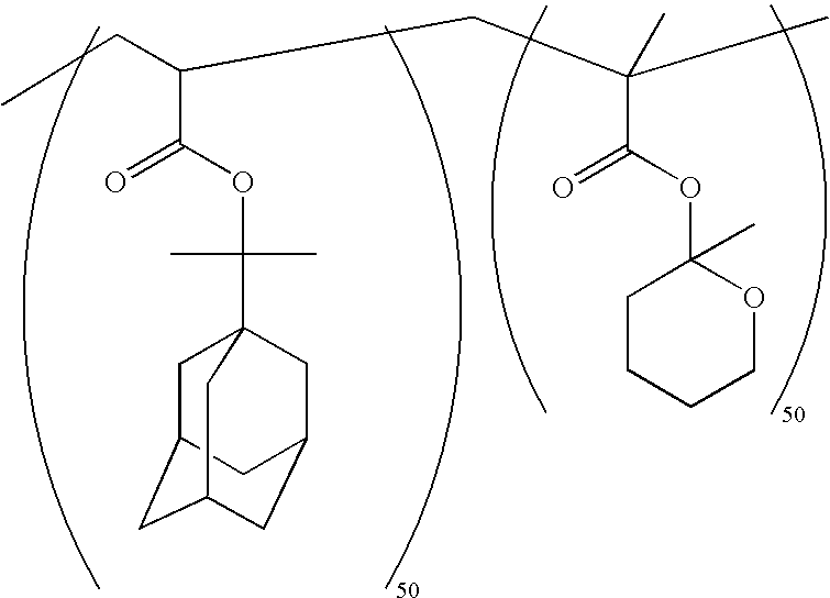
C1C2CC3CC(CC1(C(OC(=O)C(CC(C)(C(OC1(C)CCCCO1)=O)C)CC)(C)C)C3)C2
